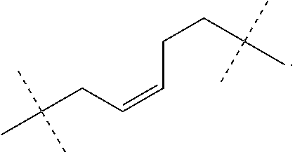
CC(CC=CCCC(C)(C)C)(C)C
